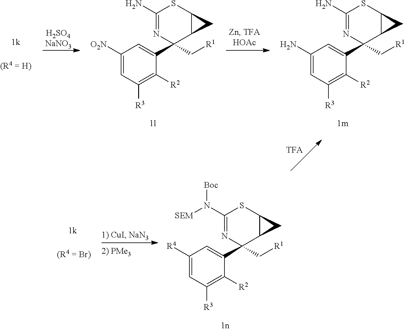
C1([R4])=CC([R3])=C([R2])C(C2(C[R1])C3C(SC(N([Boc])[SEM])=N2)C3)=C1.C1([O2N])=CC([R3])=C([R2])C(C2(C[R1])C3C(SC(N)=N2)C3)=C1.C1(N)=CC([R3])=C([R2])C(C2(C[R1])C3C(SC(N)=N2)C3)=C1.[H2SO4NaNO3]
